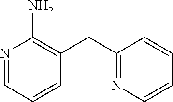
N1=CC=CC(CC2=NC=CC=C2)=C1N
